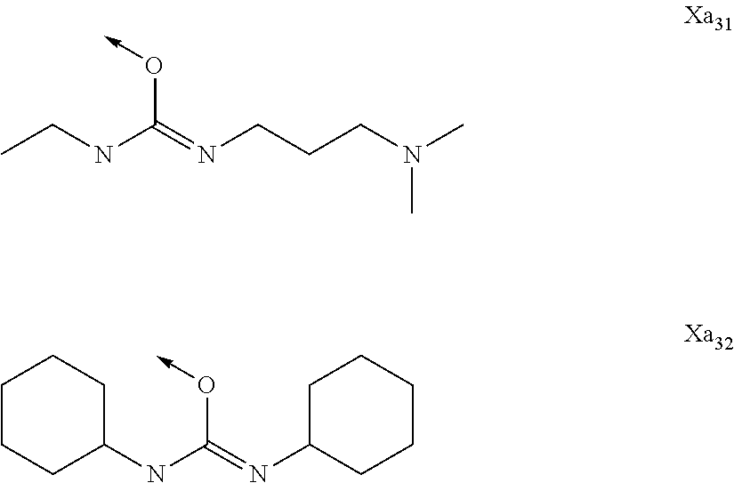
CCNC(=NCCCN(C)C)O->C.C1C(NC(=NC2CCCCC2)O->C)CCCC1
